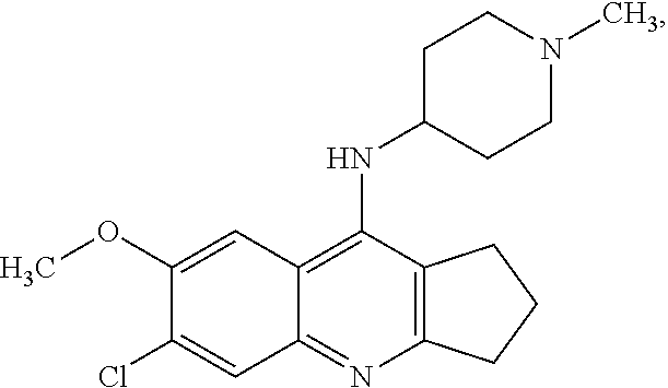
C12=C(N=C3C(=C1NC1CCN(C)CC1)C=C(OC)C(Cl)=C3)CCC2
